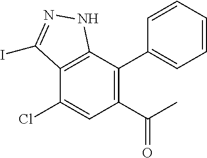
C12=C(C(C3=CC=CC=C3)=C(C(C)=O)C=C1Cl)NN=C2I
